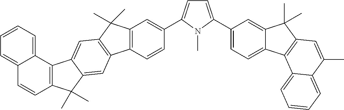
C12=C(C=CC(C3=CC=C(C4=CC=C5C(=C4)C(C)(C)C4=C5C5=CC=CC=C5C(C)=C4)N3C)=C1)C1=C(C2(C)C)C=C2C(=C1)C(C)(C)C1=C2C2=CC=CC=C2C=C1
